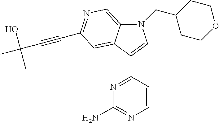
N1(CC2CCOCC2)C2=CN=C(C#CC(C)(O)C)C=C2C(C2=NC(N)=NC=C2)=C1
